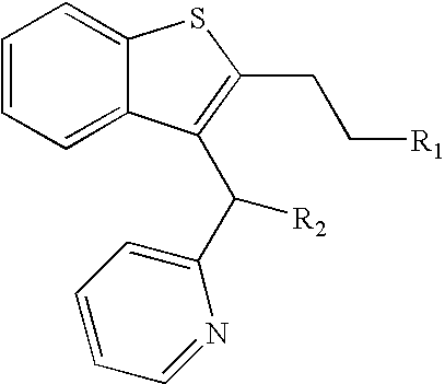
C1=CC=C2C(=C1)SC(CC[R1])=C2C(C1=CC=CC=N1)[R2]
